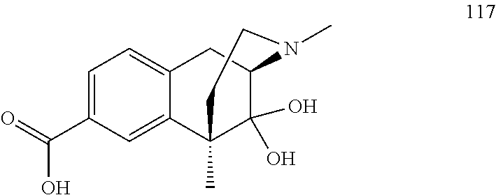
C1=C(C(O)=O)C=C2C(=C1)CC1C(O)(O)C2(C)CCN1C
